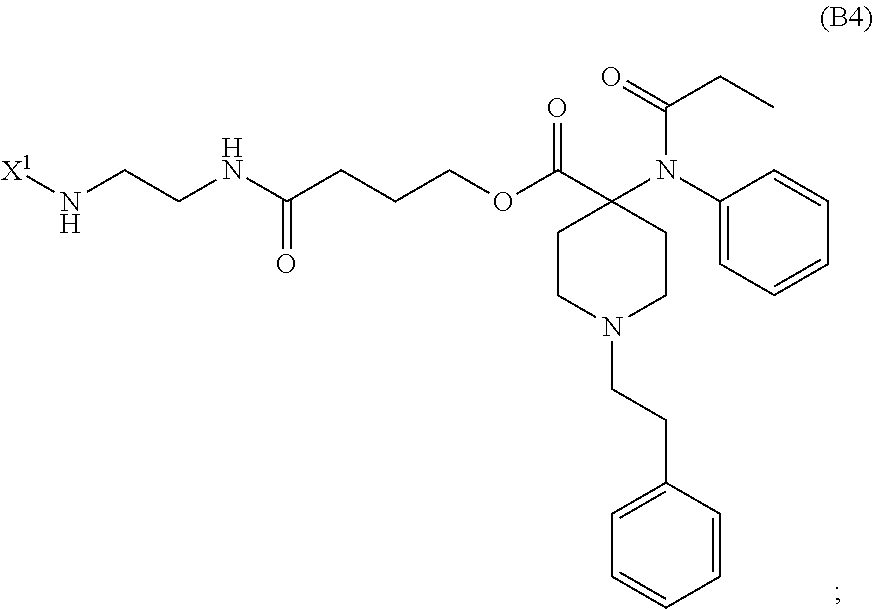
C1CN(CCC2=CC=CC=C2)CCC1(C(OCCCC(NCCN[X1])=O)=O)N(C1=CC=CC=C1)C(=O)CC
